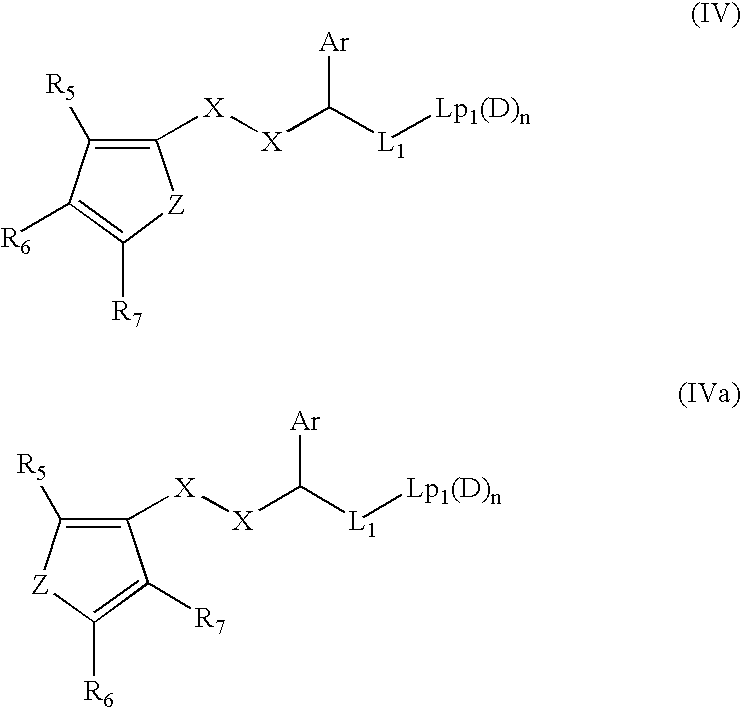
[X]([X]C([L1][Lp1(D)n])[Ar])C1=C([R5])C([R6])=C([R7])[Z]1.[X]([X]C([L1][Lp1(D)n])[Ar])C1=C([R5])[Z]C([R6])=C1[R7]
